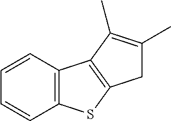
C1=CC2=C(C=C1)C1=C(S2)CC(C)=C1C
